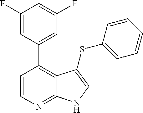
C1(F)=CC(C2=C3C(=NC=C2)NC=C3SC2=CC=CC=C2)=CC(F)=C1
